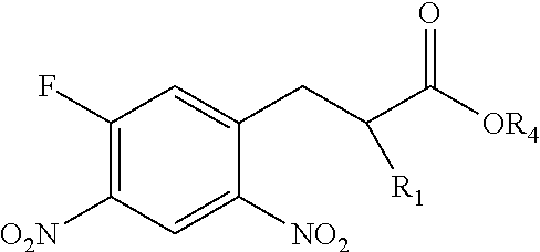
C1(F)=C([O2N])C=C([NO2])C(CC(C([OR4])=O)[R1])=C1
